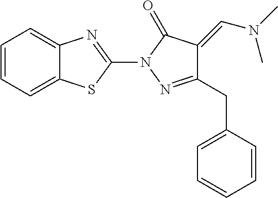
C12=CC=CC=C1SC(N1N=C(CC3=CC=CC=C3)C(=CN(C)C)C1=O)=N2
